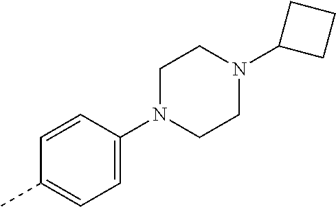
C1=CC(N2CCN(C3CCC3)CC2)=CC=C1C
